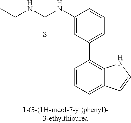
C1(NC(NCC)=S)=CC(C2=C3C(=CC=C2)C=CN3)=CC=C1
